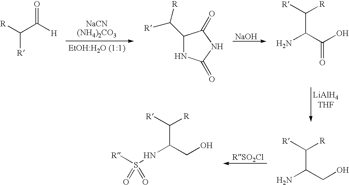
C1(C([R])[R])NC(=O)NC1=O.[NaOH].C(C(C(O)=O)N)([R])[R].[R]S(NC(CO)C([R])[R])(=O)=O.[R]C(C([H])=O)[R].[R]C([R])C(CO)N
